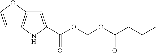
C(OC(CCC)=O)OC(=O)C1=CC2=C(N1)C=CO2
